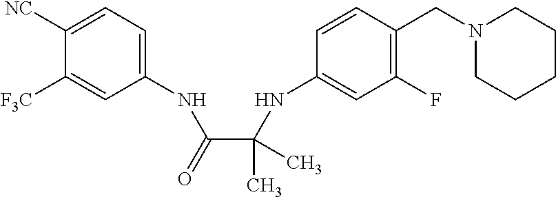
C1([NC])=CC=C(NC(C(NC2=CC(F)=C(CN3CCCCC3)C=C2)(C)C)=O)C=C1[F3C]
